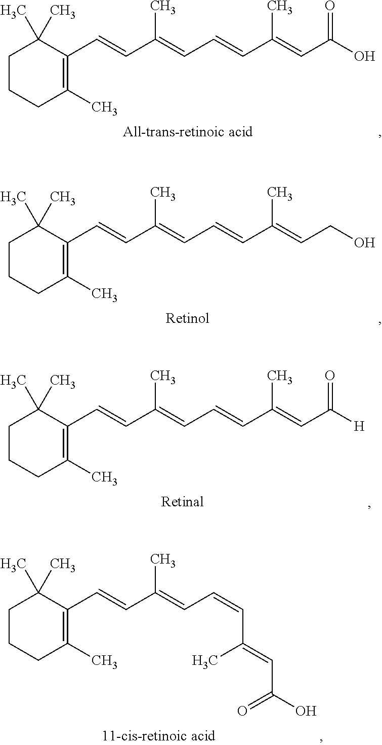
C1CCC(C)=C(C=CC(=CC=CC(=CC(O)=O)C)C)C1(C)C.C1CCC(C)=C(C=CC(=CC=CC(=CCO)C)C)C1(C)C.C1CCC(C)=C(C=CC(=CC=CC(=CC([H])=O)C)C)C1(C)C.C1CCC(C)=C(C=CC(=CC=CC(=CC(O)=O)C)C)C1(C)C
